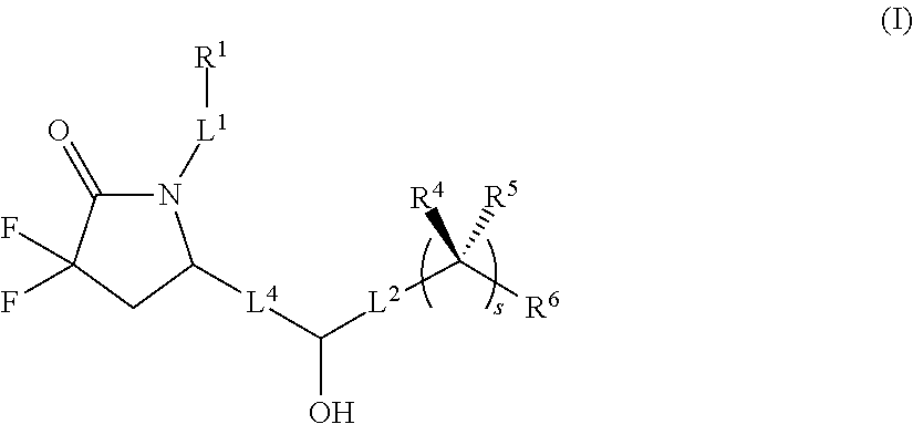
N1([L1][R1])C(=O)C(F)(F)CC1[L4]C([L2]C([R6])([R4])[R5])O
